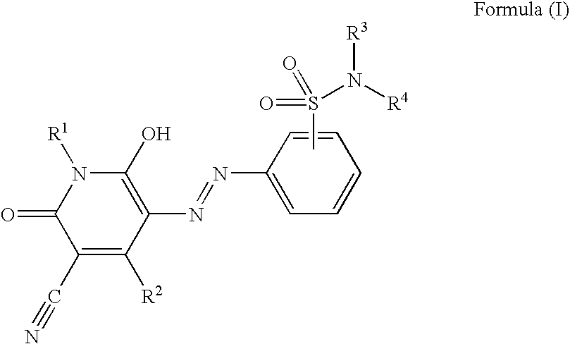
C1(=O)C(C#N)=C([R2])C(N=NC2=CC=CC=C2)=C(O)N1[R1].CS(=O)(N([R4])[R3])=O
